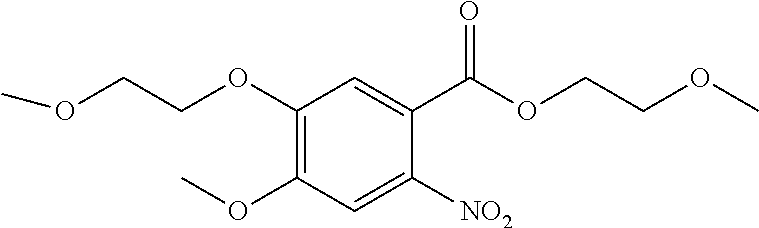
COCCOC1=C(OC)C=C([NO2])C(C(OCCOC)=O)=C1
